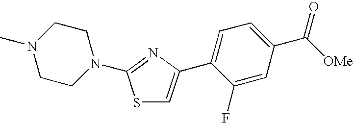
S1C=C(C2=CC=C(C(=O)[OMe])C=C2F)N=C1N1CCN(C)CC1
